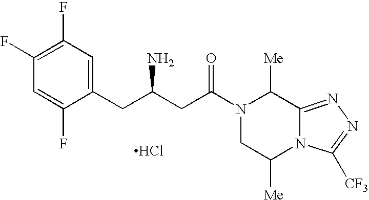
C1(CC(CC(N2CC([Me])N3C(=NN=C3[CF3])C2[Me])=O)N)=CC(F)=C(F)C=C1F.Cl
